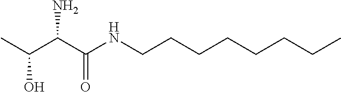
C(O)(C)C(C(NCCCCCCCC)=O)N
